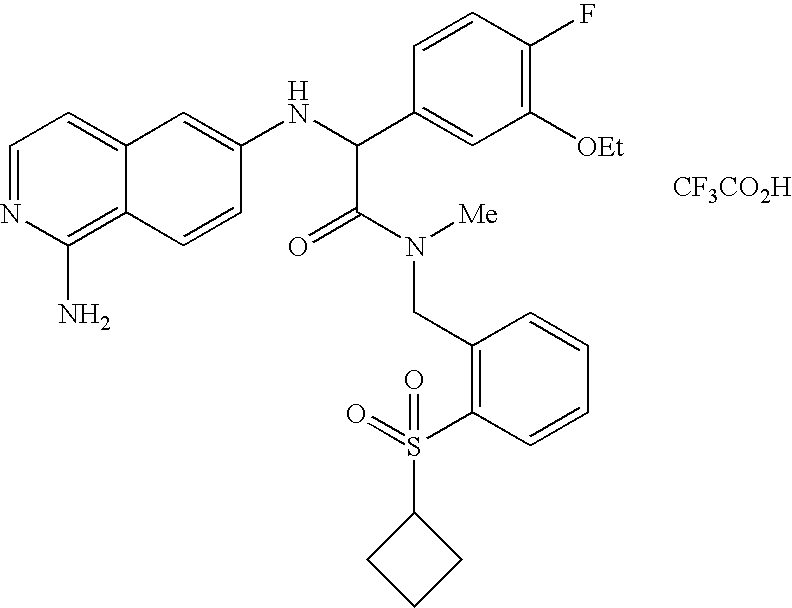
C1=NC(N)=C2C(=C1)C=C(NC(C1=CC([OEt])=C(F)C=C1)C(=O)N(CC1=C(S(=O)(C3CCC3)=O)C=CC=C1)[Me])C=C2.[CF3CO2H]
